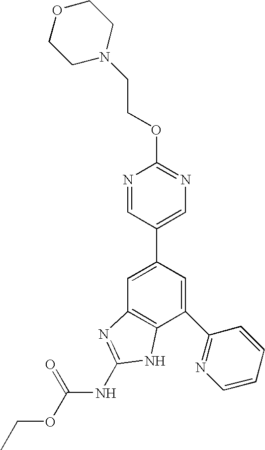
N1=CC(C2=CC3=C(C(C4=NC=CC=C4)=C2)NC(NC(OCC)=O)=N3)=CN=C1OCCN1CCOCC1
